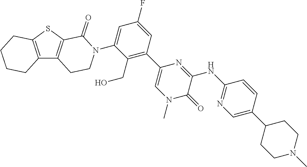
C12=C(C3=C(S1)C(=O)N(C1=CC(F)=CC(C4=CN(C)C(=O)C(NC5=NC=C(C6CCN(C)CC6)C=C5)=N4)=C1CO)CC3)CCCC2
